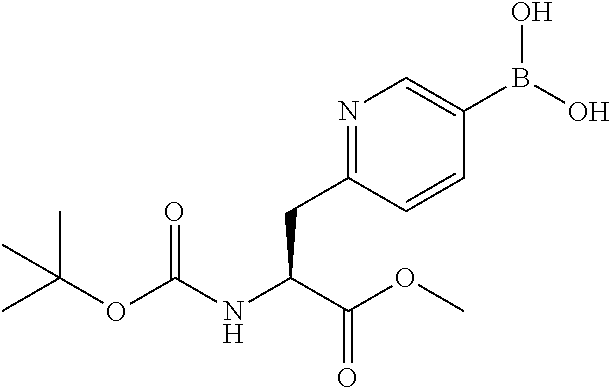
B(C1=CN=C(CC(C(=O)OC)NC(=O)OC(C)(C)C)C=C1)(O)O
